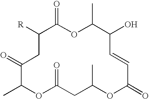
C1(=O)C(C)OC(=O)CC(C)OC(=O)C=CC(O)C(C)OC(=O)C([R])C1
